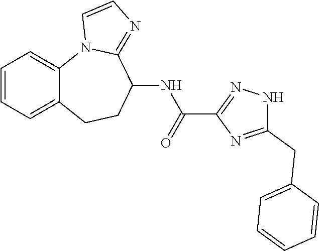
C12=CC=CC=C1CCC(NC(=O)C1=NNC(CC3=CC=CC=C3)=N1)C1=NC=CN21
